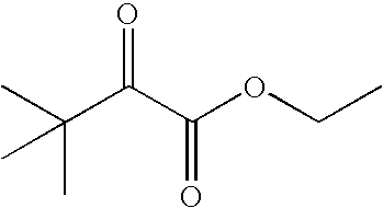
CC(C(C(OCC)=O)=O)(C)C
